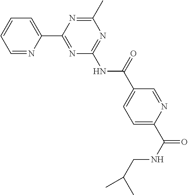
C1=NC(C2=NC(NC(C3=CC=C(C(NCC(C)C)=O)N=C3)=O)=NC(C)=N2)=CC=C1
